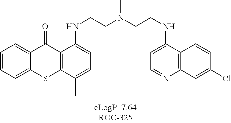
C1=CC=C2C(=C1)C(=O)C1=C(S2)C(C)=CC=C1NCCN(CCNC1=CC=NC2=C1C=CC(Cl)=C2)C
